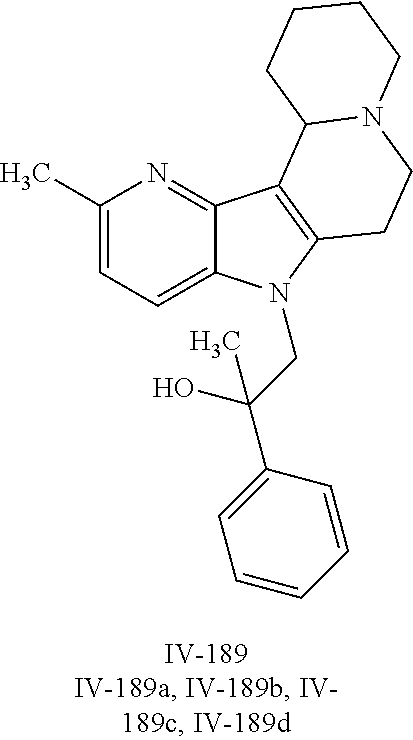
C1(C)=CC=C2C(=N1)C1=C(N2CC(C2=CC=CC=C2)(O)C)CCN2C1CCCC2
